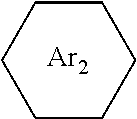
C1CCCCC1.[Ar2]
